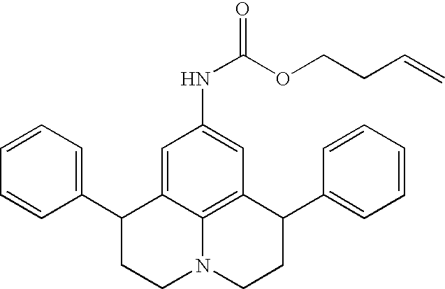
C1=CC=C(C2CCN3C4=C(C(C5=CC=CC=C5)CC3)C=C(NC(=O)OCCC=C)C=C24)C=C1
